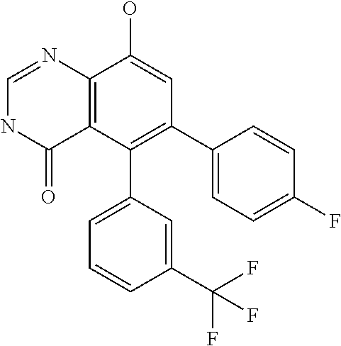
C12=C(C(C3=CC=CC(C(F)(F)F)=C3)=C(C3=CC=C(F)C=C3)C=C1O)C(=O)NC=N2
